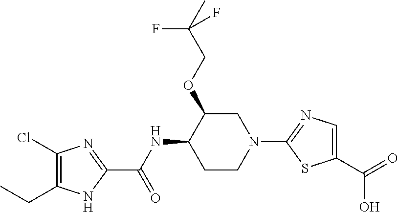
C1CN(C2=NC=C(C(O)=O)S2)CC(OCC(C)(F)F)C1NC(C1=NC(Cl)=C(CC)N1)=O
